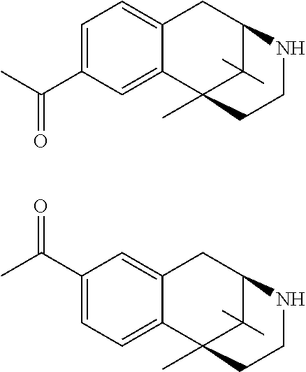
C1=C(C(C)=O)C=C2C(=C1)CC1NCCC2(C)C1(C)C.C1(C(C)=O)=CC=C2C(=C1)CC1NCCC2(C)C1(C)C
